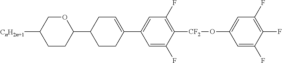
O1CC([CnH2n+1])CCC1C1CCC(C2=CC(F)=C([CF2]OC3=CC(F)=C(F)C(F)=C3)C(F)=C2)=CC1
